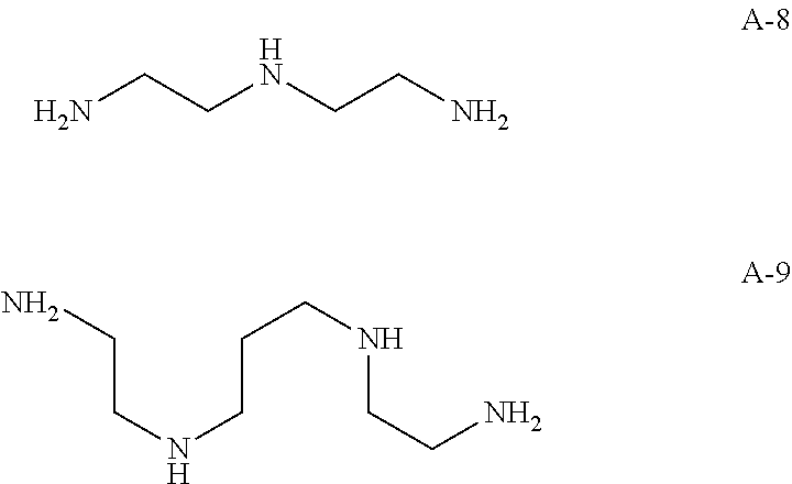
NCCNCCN.C(CNCCCNCCN)N
